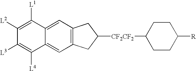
C1([L2])=C([L1])C2=CC3=C(C=C2C([L4])=C1[L3])CC([CF2CF2]C1CCC([R])CC1)C3
